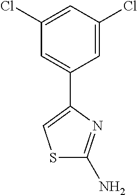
C1=C(Cl)C=C(Cl)C=C1C1=CSC(N)=N1
